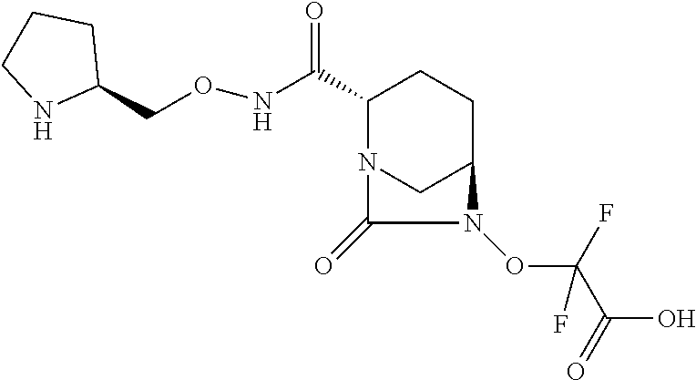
C1(C(NOCC2CCCN2)=O)N2CC(CC1)N(OC(C(=O)O)(F)F)C2=O
